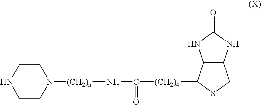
C12C(C([(CH2)4]C(N[(CH2)n]N3CCNCC3)=O)SC1)NC(=O)N2
